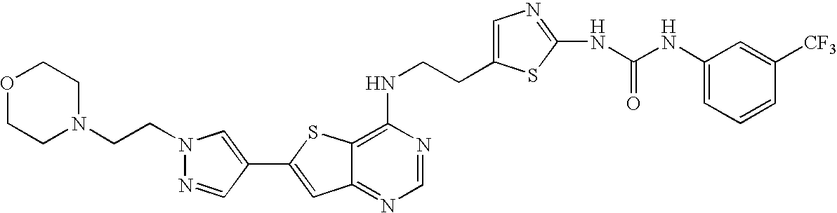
C12=NC=NC(NCCC3=CN=C(NC(NC4=CC=CC([CF3])=C4)=O)S3)=C1SC(C1=CN(CCN3CCOCC3)N=C1)=C2
